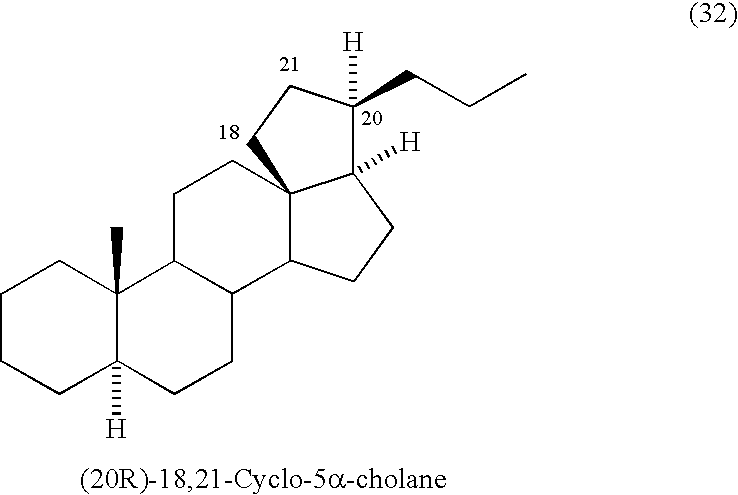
C1CCC2([H])C(C)(C1)C1C(CC2)C2C3(CC1)C([H])(CC2)C(CCC)([H])CC3
